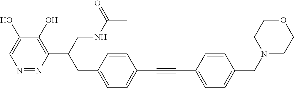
C(#CC1=CC=C(CN2CCOCC2)C=C1)C1=CC=C(CC(C2=C(O)C(O)=CN=N2)CNC(=O)C)C=C1
